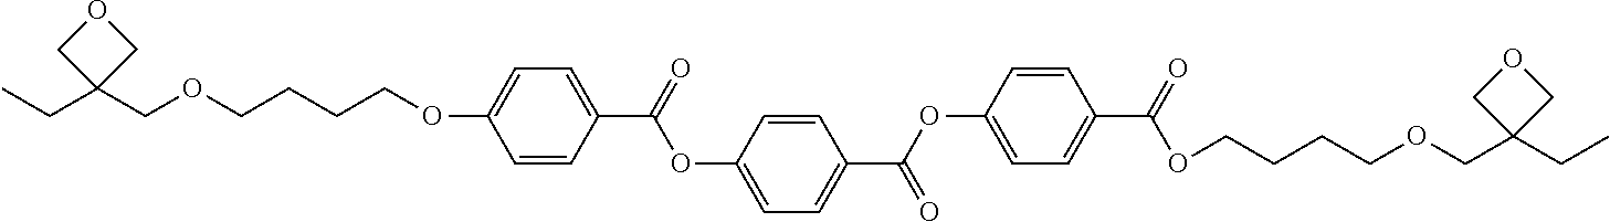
C1=CC(C(=O)OC2=CC=C(C(OC3=CC=C(C(=O)OCCCCOCC4(CC)COC4)C=C3)=O)C=C2)=CC=C1OCCCCOCC1(CC)COC1
